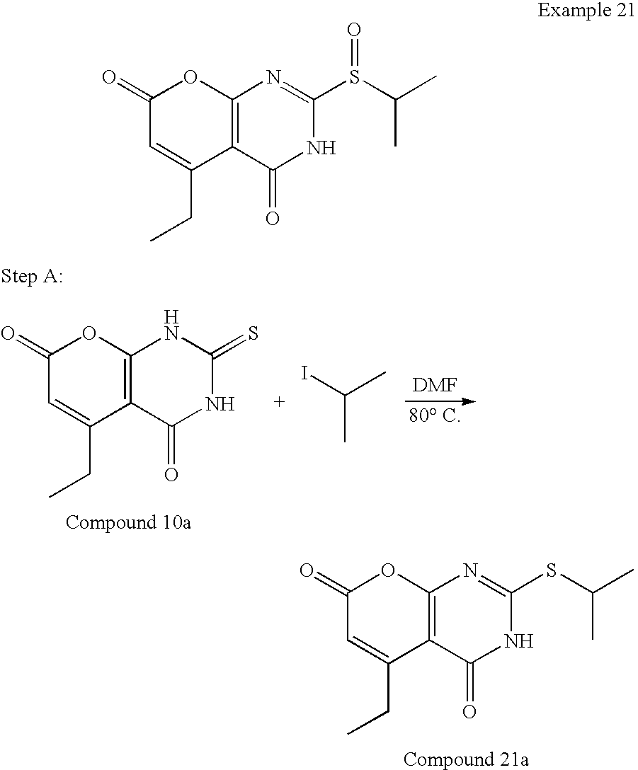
[DMF].[80 C].C12=C(C(=O)NC(=S)N1)C(CC)=CC(=O)O2.CC(I)C.C12=C(C(=O)NC(SC(C)C)=N1)C(CC)=CC(=O)O2.C12=C(C(=O)NC(S(C(C)C)=O)=N1)C(CC)=CC(=O)O2
